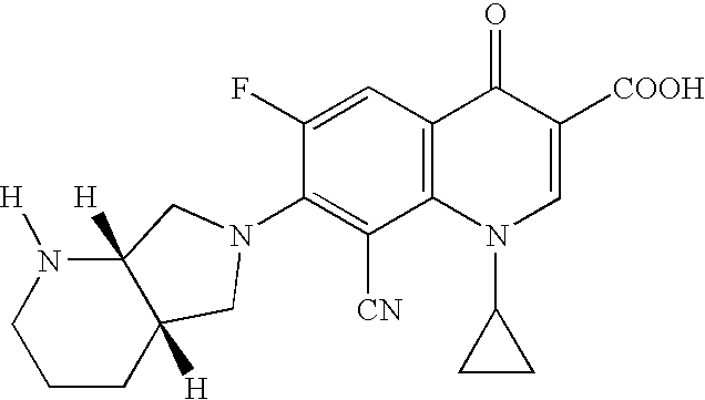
C1CC2([H])C([H])(N([H])C1)CN(C1=C([CN])C3=C(C=C1F)C(=O)C([COOH])=CN3C1CC1)C2
